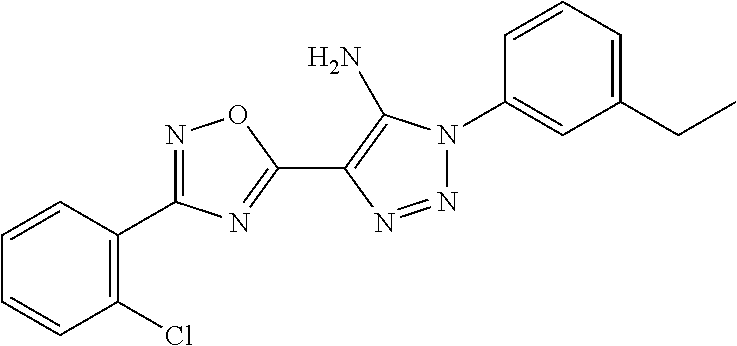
C1(C2=C(N)N(C3=CC(CC)=CC=C3)N=N2)=NC(C2=C(Cl)C=CC=C2)=NO1
